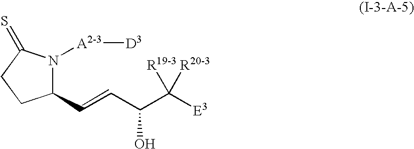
C1(C=CC(C([E3])([R19-3])[R20-3])O)N([A2-3][D3])C(=S)CC1
